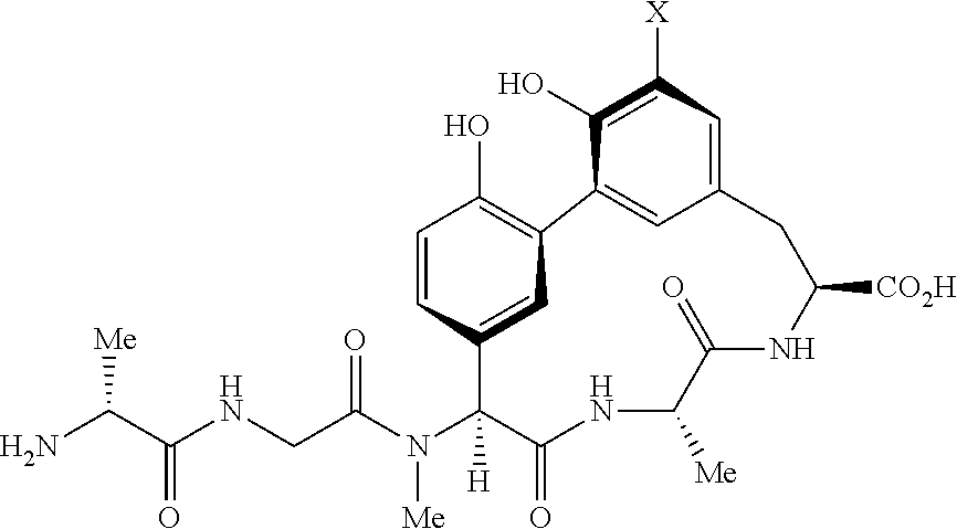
NC(C(NCC(N(C1([H])C(=O)NC([Me])C(=O)NC([CO2H])CC2=CC([X])=C(O)C(=C2)C2=C(O)C=CC1=C2)[Me])=O)=O)[Me]
